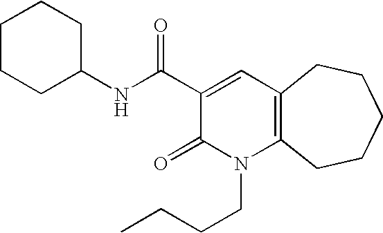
C1CCC(NC(C2=CC3=C(N(CCCC)C2=O)CCCCC3)=O)CC1
